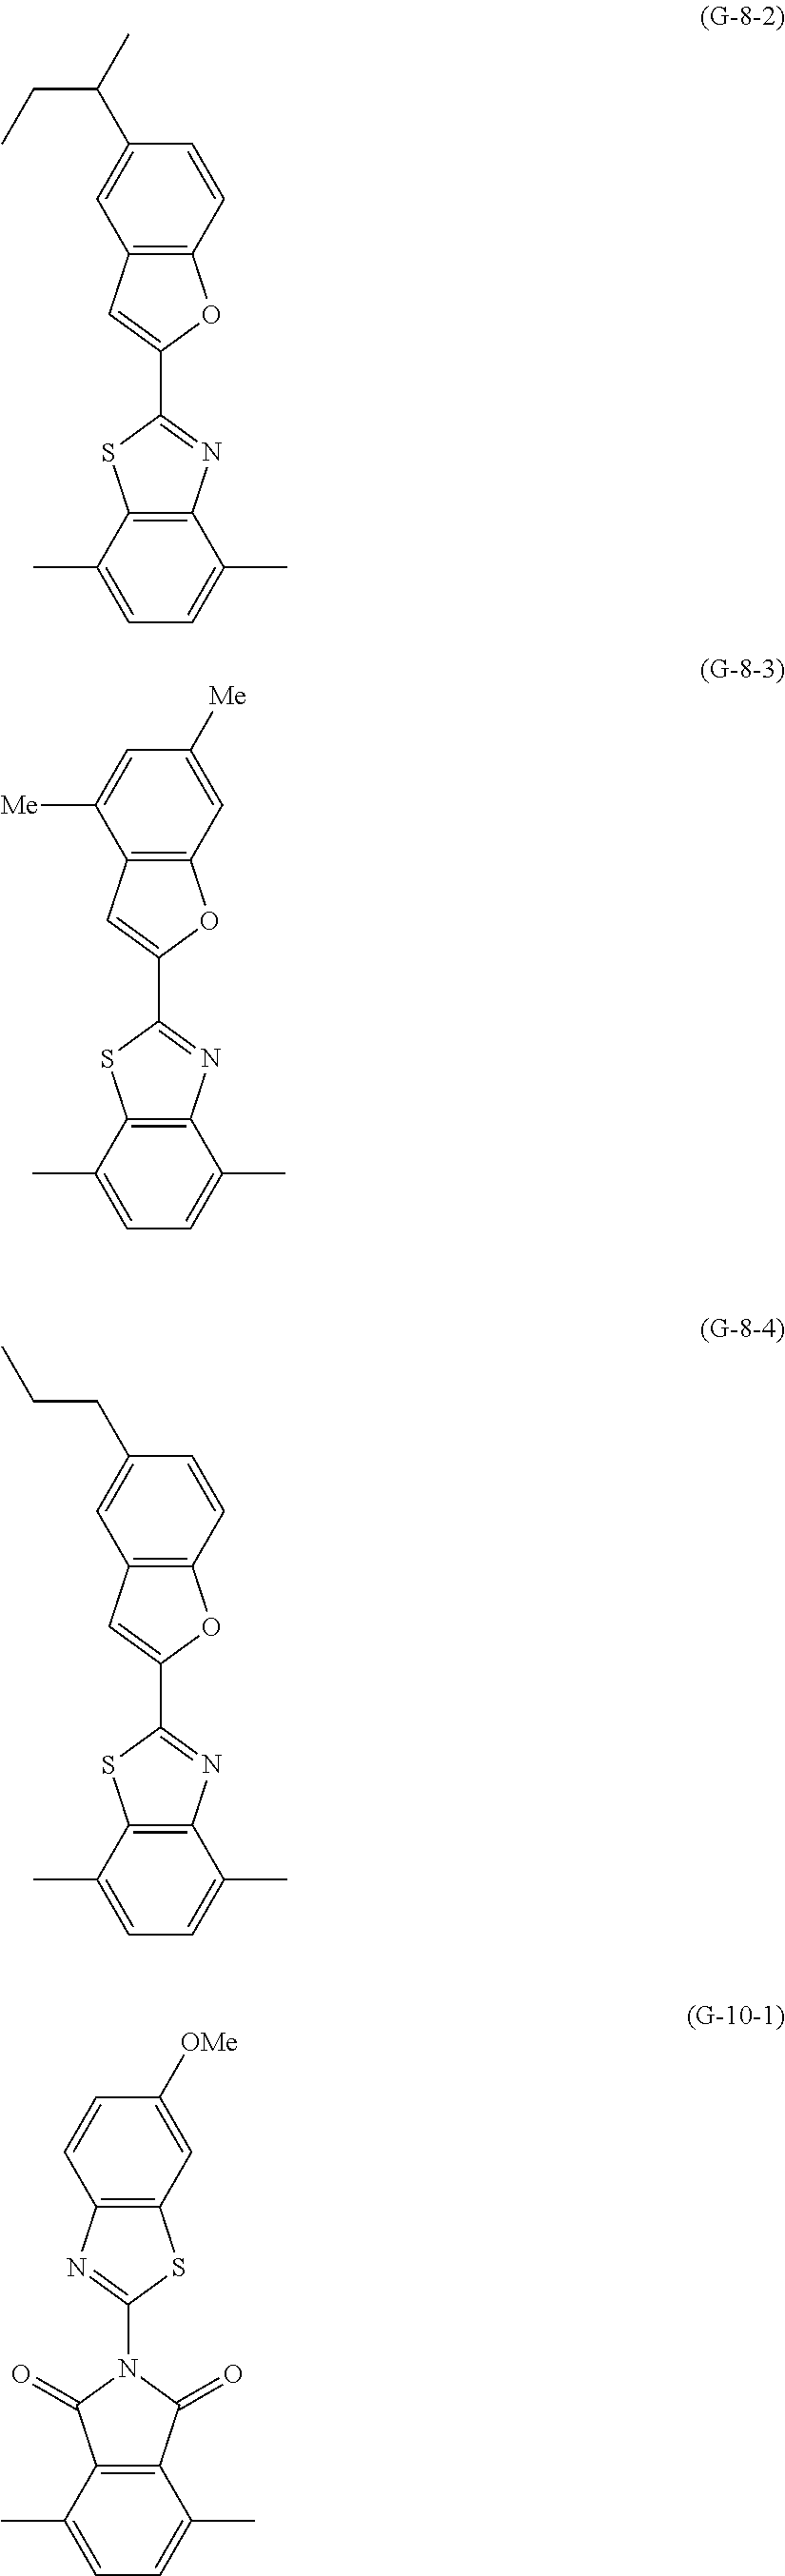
C1(N2C(=O)C3=C(C(C)=CC=C3C)C2=O)=NC2=C(S1)C=C([OMe])C=C2.C1(C2=NC3=C(S2)C(C)=CC=C3C)=CC2=C(O1)C=C([Me])C=C2[Me].C1(C2=NC3=C(S2)C(C)=CC=C3C)=CC2=C(O1)C=CC(CCC)=C2.C1(C2=NC3=C(S2)C(C)=CC=C3C)=CC2=C(O1)C=CC(C(CC)C)=C2
